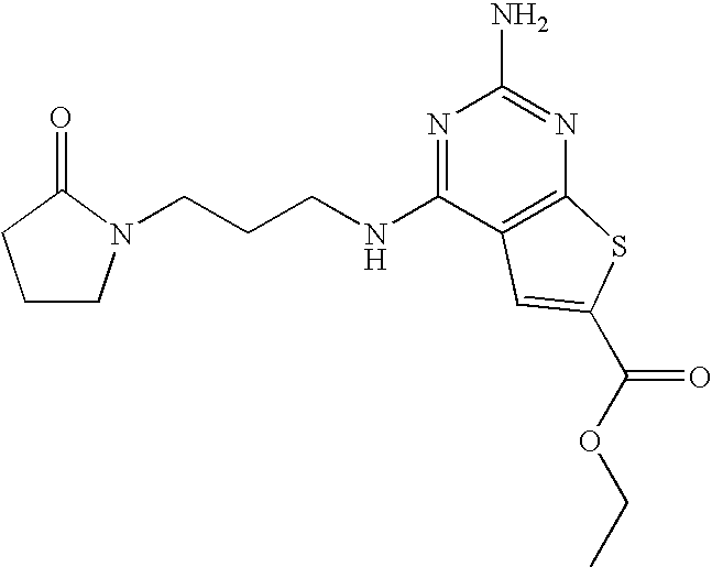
N(C1=NC(N)=NC2=C1C=C(C(=O)OCC)S2)CCCN1CCCC1=O
